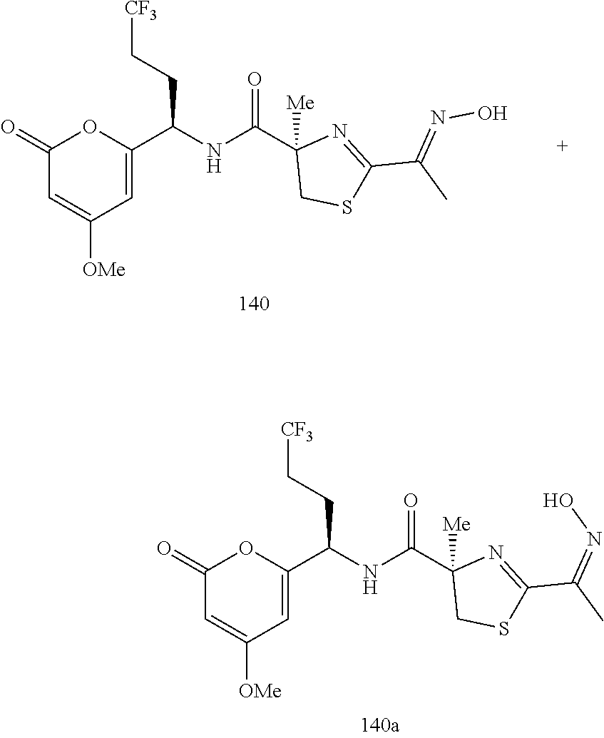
C1(=O)C=C([OMe])C=C(C(CC[CF3])NC(C2([Me])CSC(C(C)=NO)=N2)=O)O1.C1(=O)C=C([OMe])C=C(C(CC[CF3])NC(C2([Me])CSC(C(C)=NO)=N2)=O)O1
